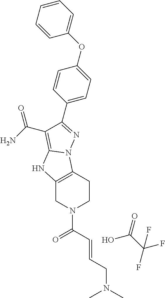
C1(C2=NN3C4=C(CN(C(=O)C=CCN(C)C)CC4)NC3=C2C(N)=O)=CC=C(OC2=CC=CC=C2)C=C1.OC(C(F)(F)F)=O
